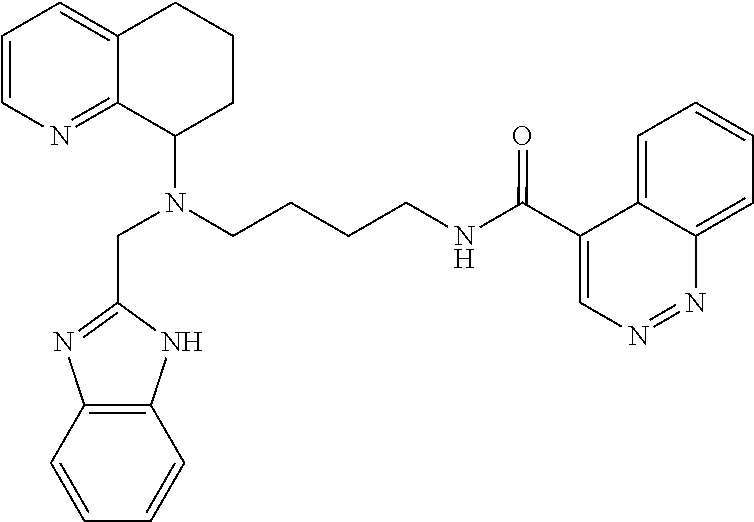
C1=CN=C2C(=C1)CCCC2N(CC1=NC2=C(N1)C=CC=C2)CCCCNC(C1=CN=NC2=CC=CC=C12)=O
